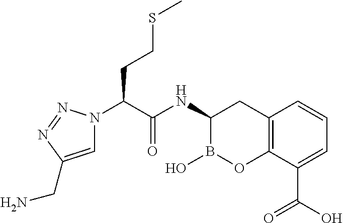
C12=C(C(C(O)=O)=CC=C1)OB(O)C(NC(C(N1C=C(CN)N=N1)CCSC)=O)C2
